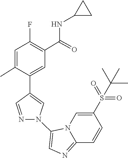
N12C(=NC=C1N1C=C(C3=CC(C(NC4CC4)=O)=C(F)C=C3C)C=N1)C=CC(S(=O)(=O)C(C)(C)C)=C2
